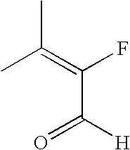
O=C(C(=C(C)C)F)[H]
